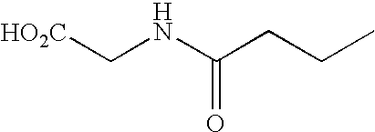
C(=O)(NC[HO2C])CCC
